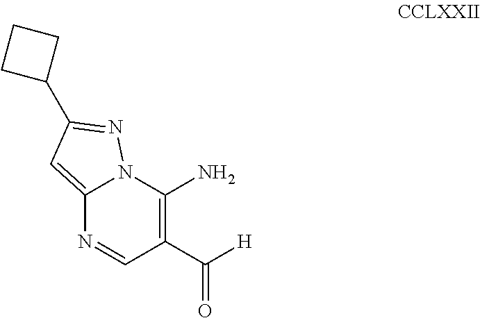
C12=CC(C3CCC3)=NN1C(N)=C(C([H])=O)C=N2
